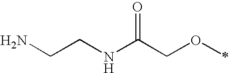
NCCNC(COC)=O
